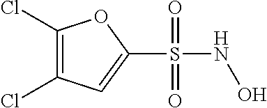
C1(Cl)=C(Cl)C=C(S(=O)(=O)NO)O1
